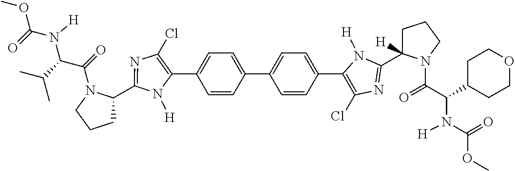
C1(C2=CC=C(C3=CC=C(C4=C(Cl)N=C(C5([H])CCCN5C(=O)C(C5CCOCC5)N([H])C(=O)OC)N4[H])C=C3)C=C2)=C(Cl)N=C(C2CCCN2C(=O)C(C(C)C)N([H])C(=O)OC)N1[H]
